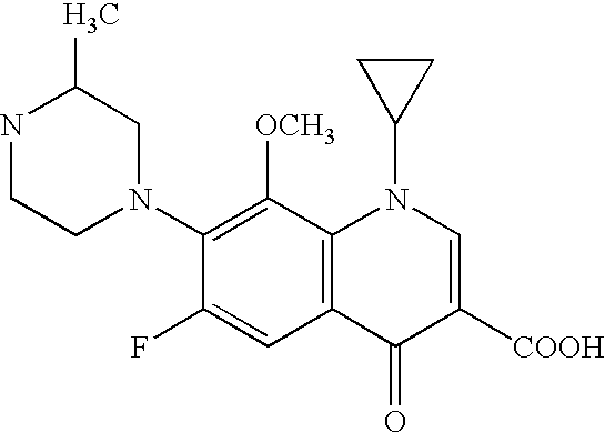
C1(F)=CC2=C(C([OCH3])=C1N1CC(C)NCC1)N(C1CC1)C=C([COOH])C2=O
